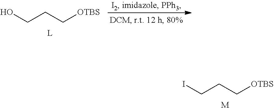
OCCC[OTBS].ICCC[OTBS].[M]
